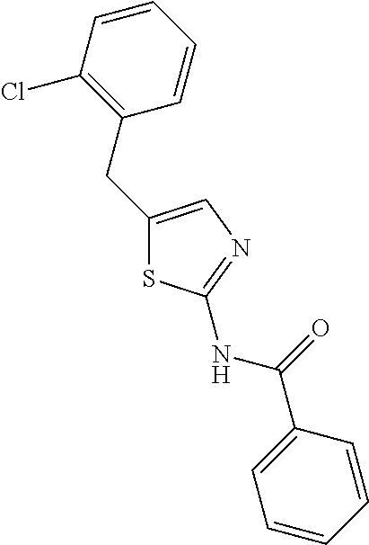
C1(CC2=C(Cl)C=CC=C2)=CN=C(NC(C2=CC=CC=C2)=O)S1
